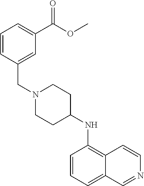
C1=CC(CN2CCC(NC3=C4C(=CC=C3)C=NC=C4)CC2)=CC(C(OC)=O)=C1
